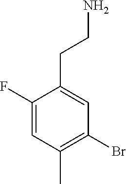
C1(F)=CC(C)=C(Br)C=C1CCN
